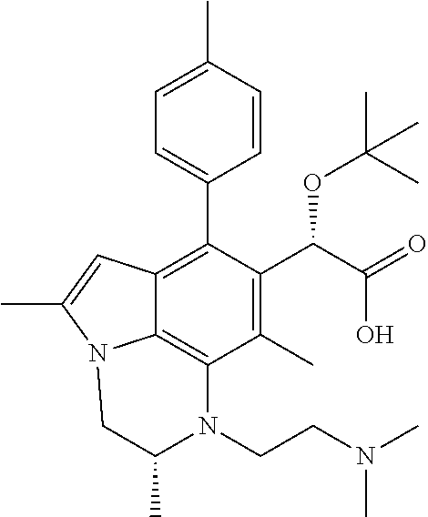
C1=C(C)C=CC(C2=C3C4=C(C(C)=C2C(C(O)=O)OC(C)(C)C)N(CCN(C)C)C(C)CN4C(C)=C3)=C1
